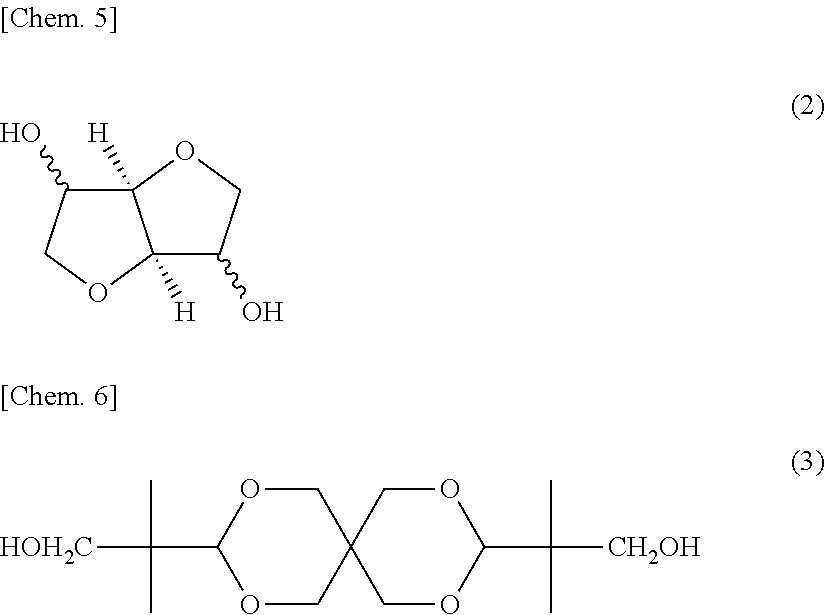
C12([H])C(O)COC1([H])C(O)CO2.O1CC2(COC1C(C)([HOH2C])C)COC(C(C)(C)[CH2OH])OC2
